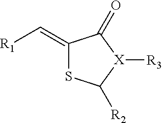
C1(=C[R1])SC([R2])[X]([R3])C1=O
